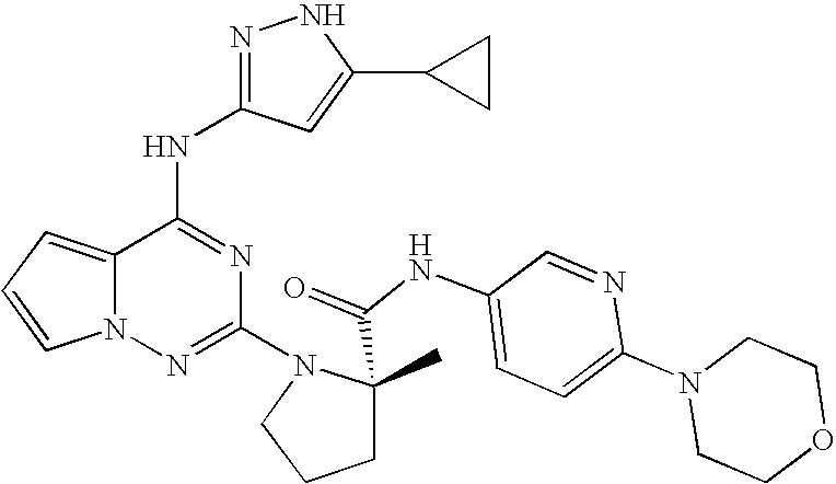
C1(N2CCCC2(C(=O)NC2=CC=C(N3CCOCC3)N=C2)C)=NN2C(=CC=C2)C(NC2=NNC(C3CC3)=C2)=N1
